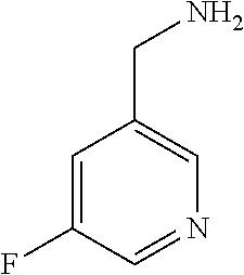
C1=C(F)C=NC=C1CN
